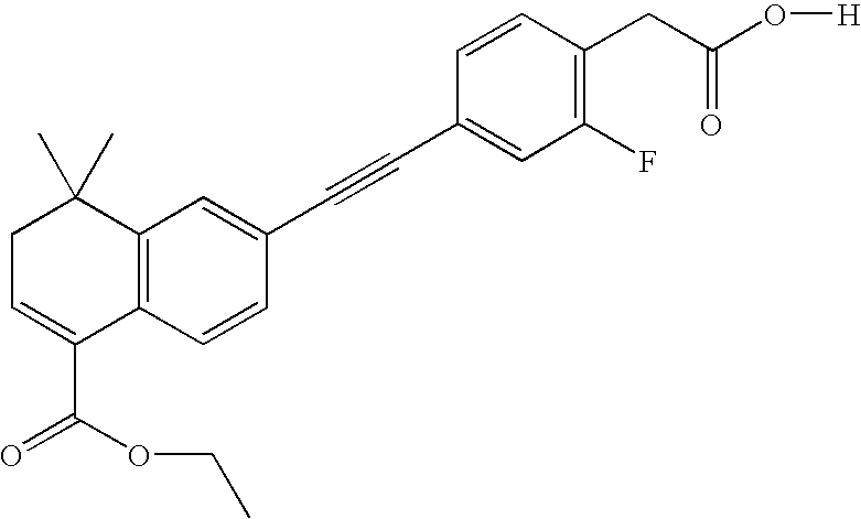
C1(F)=C(CC(O[H])=O)C=CC(C#CC2=CC3=C(C=C2)C(C(OCC)=O)=CCC3(C)C)=C1
